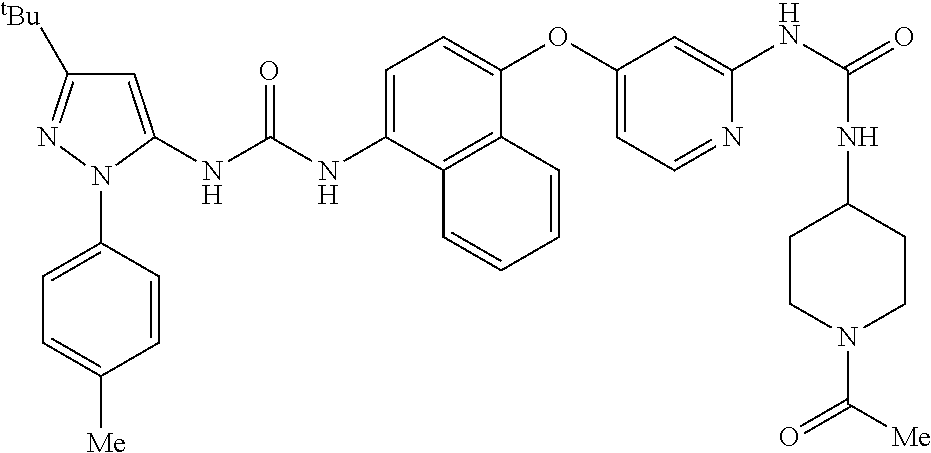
C1=C(NC(NC2=CC([tBu])=NN2C2=CC=C([Me])C=C2)=O)C2=C(C(OC3=CC=NC(NC(=O)NC4CCN(C(=O)[Me])CC4)=C3)=C1)C=CC=C2
